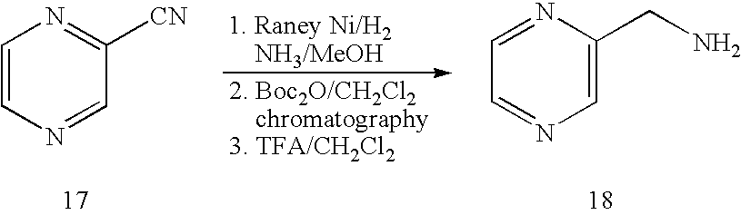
C1=CN=CC([CN])=N1.C1=NC(CN)=CN=C1
